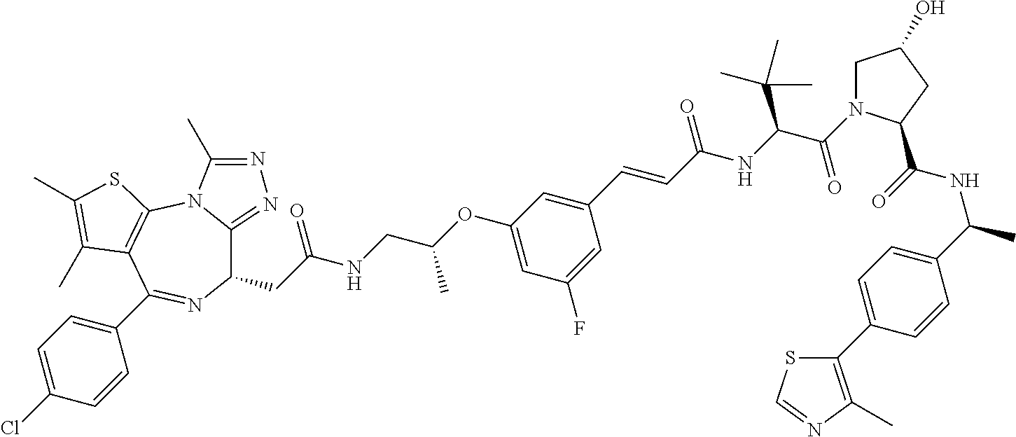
C1(CC(NCC(OC2=CC(F)=CC(C=CC(NC(C(=O)N3CC(O)CC3C(=O)NC(C)C3=CC=C(C4=C(C)N=CS4)C=C3)C(C)(C)C)=O)=C2)C)=O)C2=NN=C(C)N2C2=C(C(C3=CC=C(Cl)C=C3)=N1)C(C)=C(C)S2
